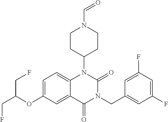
C12=CC=C(OC(CF)CF)C=C1C(=O)N(CC1=CC(F)=CC(F)=C1)C(=O)N2C1CCN(C=O)CC1
